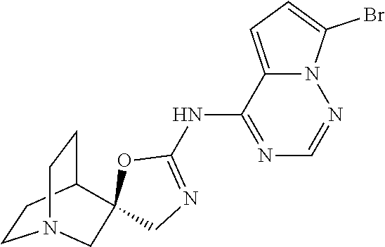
C1(NC2=NCC3(C4CCN(CC4)C3)O2)=NC=NN2C1=CC=C2Br
